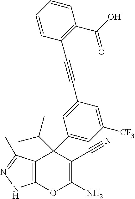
C12=C(C(C)=NN1)C(C1=CC([CF3])=CC(C#CC3=C(C(O)=O)C=CC=C3)=C1)(C(C)C)C(C#N)=C(N)O2
